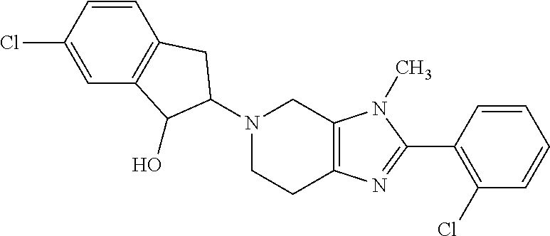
N1(C2C(O)C3=C(C=CC(Cl)=C3)C2)CCC2=C(C1)N(C)C(C1=C(Cl)C=CC=C1)=N2
